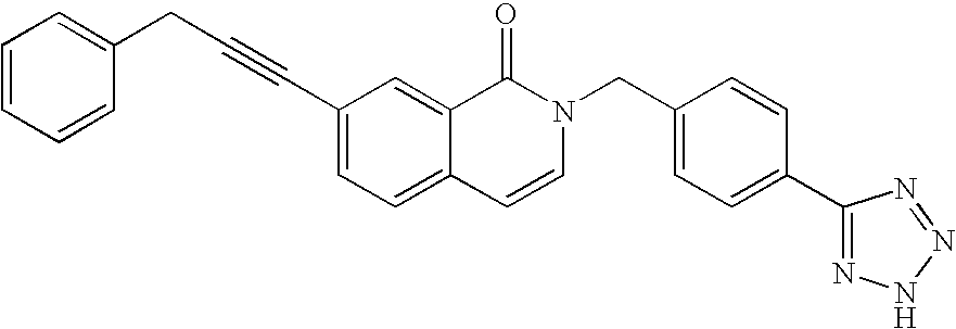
C(#CC1=CC=C2C(=C1)C(=O)N(CC1=CC=C(C3=NNN=N3)C=C1)C=C2)CC1=CC=CC=C1
